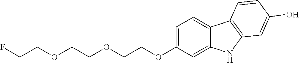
C1(OCCOCCOCCF)=CC=C2C(=C1)NC1=C2C=CC(O)=C1
